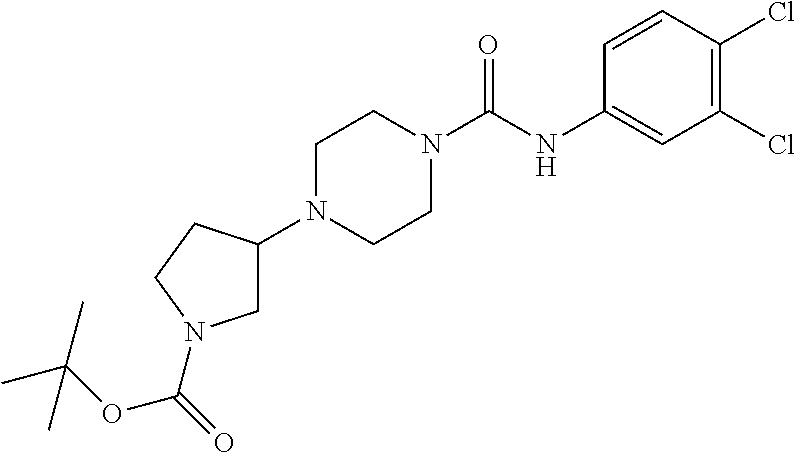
C1(Cl)=C(Cl)C=CC(NC(N2CCN(C3CN(C(=O)OC(C)(C)C)CC3)CC2)=O)=C1
